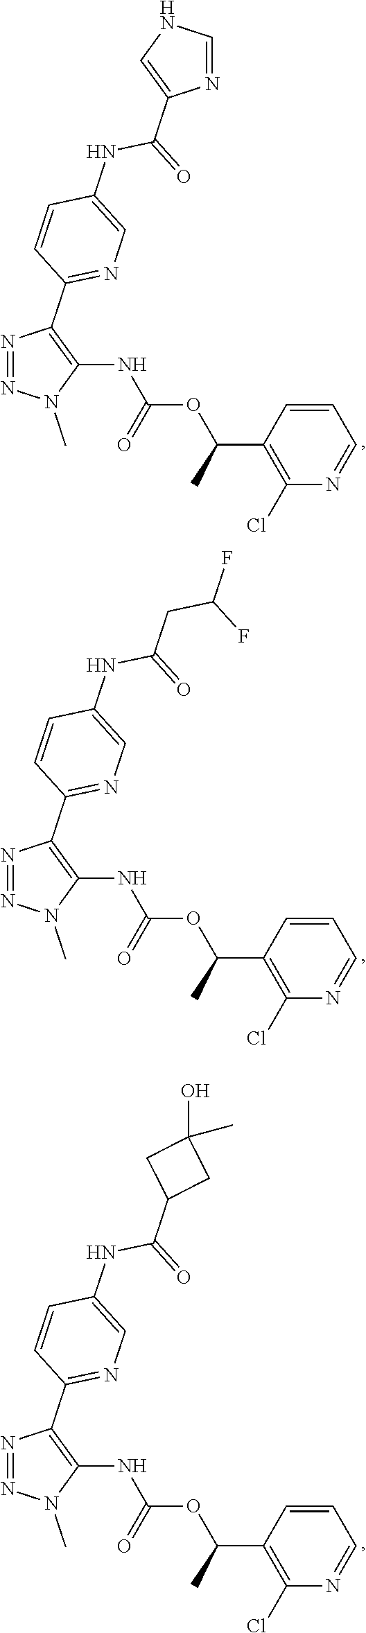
N1=NN(C)C(NC(OC(C2=C(Cl)N=CC=C2)C)=O)=C1C1=NC=C(NC(=O)C2=CNC=N2)C=C1.N1=NN(C)C(NC(OC(C2=C(Cl)N=CC=C2)C)=O)=C1C1=NC=C(NC(=O)CC(F)F)C=C1.N1=NN(C)C(NC(OC(C2=C(Cl)N=CC=C2)C)=O)=C1C1=NC=C(NC(=O)C2CC(O)(C)C2)C=C1
